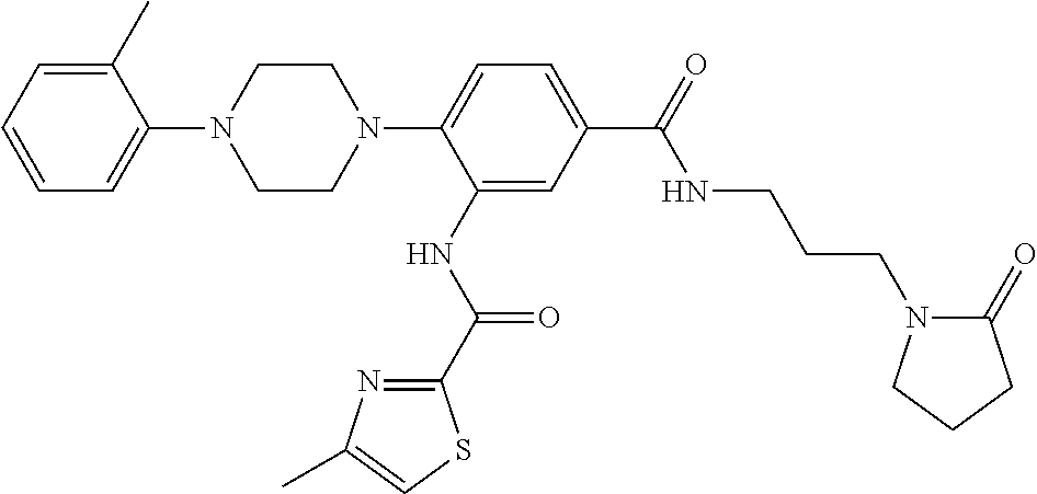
C1CN(C2=CC=C(C(=O)NCCCN3C(=O)CCC3)C=C2NC(=O)C2=NC(C)=CS2)CCN1C1=CC=CC=C1C
